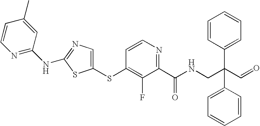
C1=CN=C(NC2=NC=C(SC3=C(F)C(C(NCC(C=O)(C4=CC=CC=C4)C4=CC=CC=C4)=O)=NC=C3)S2)C=C1C
